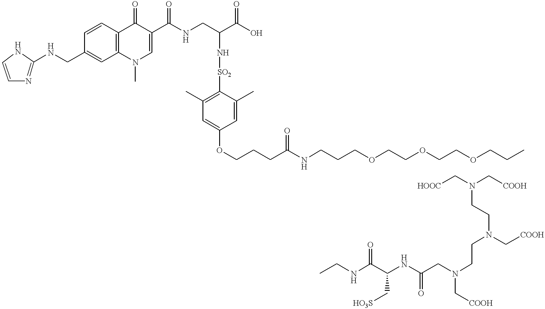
C1=CN=C(NCC2=CC3=C(C=C2)C(=O)C(C(NCC(C(O)=O)N[SO2]C2=C(C)C=C(OCCCC(NCCCOCCOCCOCCC)=O)C=C2C)=O)=CN3C)N1.N(C(C(NC(=O)CN(CCN(C[COOH])CCN(C[COOH])C[HOOC])C[COOH])C[HO3S])=O)CC
